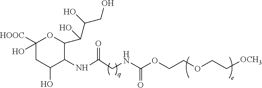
C1([HOOC])(O)CC(O)C(NC(=O)CNC(OCCOCC[OCH3])=O)C(C(C(O)CO)O)O1
